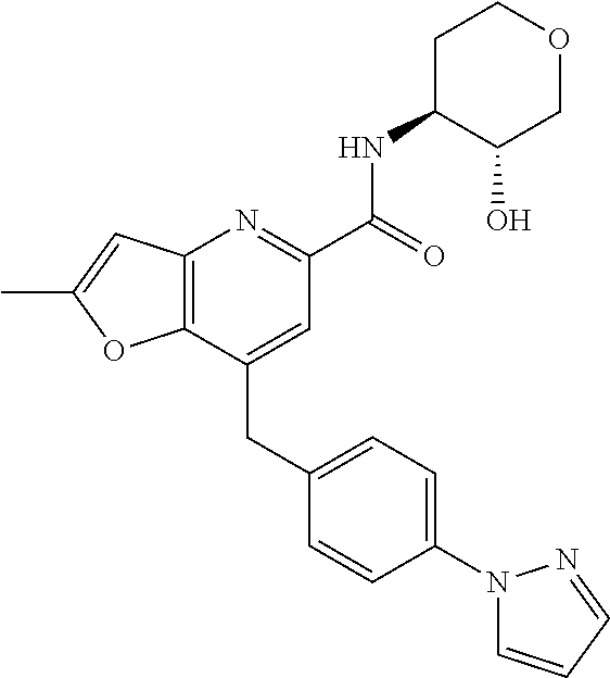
C12=C(C=C(C)O1)N=C(C(NC1C(O)COCC1)=O)C=C2CC1=CC=C(N2C=CC=N2)C=C1
